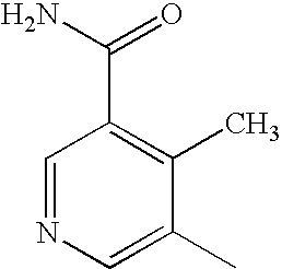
C1=NC=C(C)C(C)=C1C(N)=O
